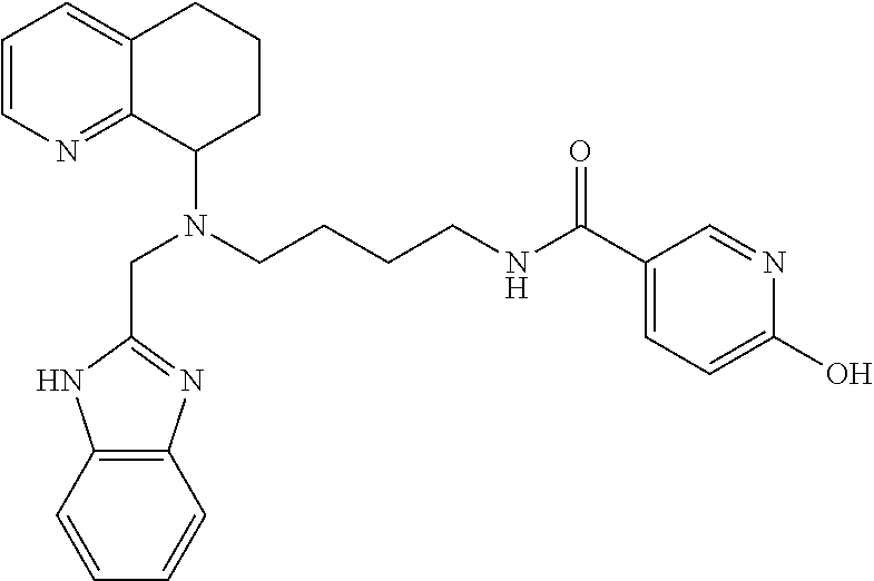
C1=CN=C2C(=C1)CCCC2N(CCCCNC(C1=CC=C(O)N=C1)=O)CC1=NC2=C(N1)C=CC=C2
